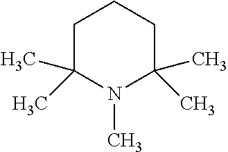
C1C(C)(C)N(C)C(C)(C)CC1
